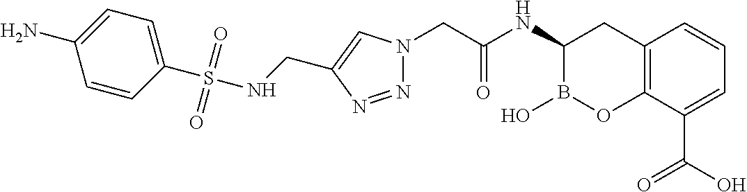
C12=C(C(C(O)=O)=CC=C1)OB(O)C(NC(CN1N=NC(CNS(C3=CC=C(N)C=C3)(=O)=O)=C1)=O)C2
